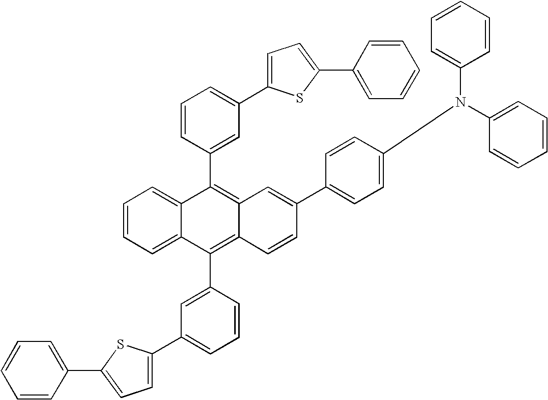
C1=CC=C2C(=C1)C(C1=CC(C3=CC=C(C4=CC=CC=C4)S3)=CC=C1)=C1C(=C2C2=CC(C3=CC=C(C4=CC=CC=C4)S3)=CC=C2)C=CC(C2=CC=C(N(C3=CC=CC=C3)C3=CC=CC=C3)C=C2)=C1
